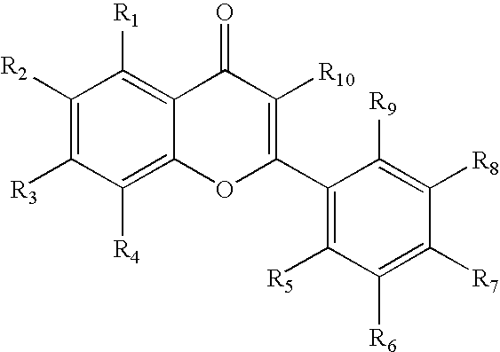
C1([R2])=C([R3])C([R4])=C2C(=C1[R1])C(=O)C([R10])=C(C1=C([R5])C([R6])=C([R7])C([R8])=C1[R9])O2
